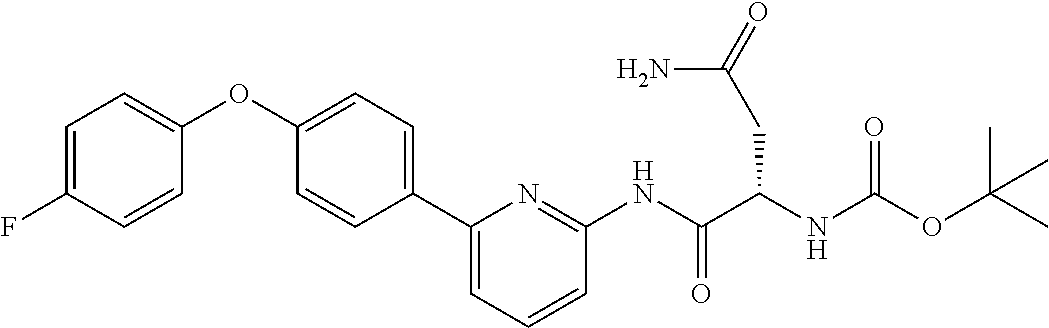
C1=C(F)C=CC(OC2=CC=C(C3=CC=CC(NC(C(NC(OC(C)(C)C)=O)CC(N)=O)=O)=N3)C=C2)=C1
